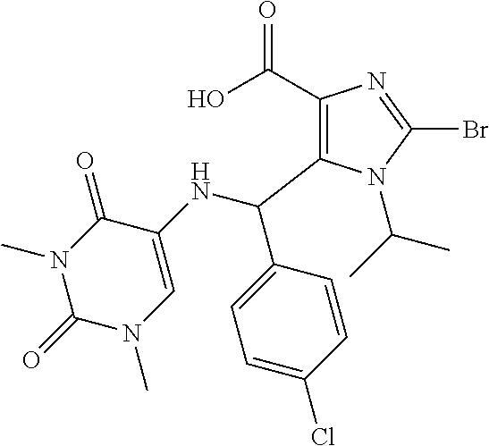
C1(C(O)=O)=C(C(NC2=CN(C)C(=O)N(C)C2=O)C2=CC=C(Cl)C=C2)N(C(C)C)C(Br)=N1
